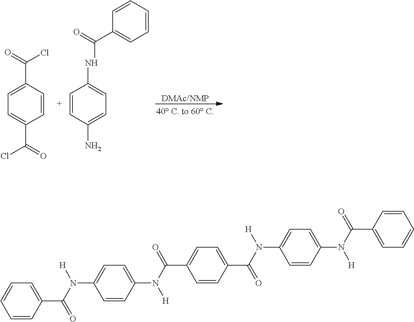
[DMAc/NMP].C1=CC(C(=O)Cl)=CC=C1C(Cl)=O.C1=CC(N)=CC=C1NC(C1=CC=CC=C1)=O.C1=CC(C(N([H])C2=CC=C(N([H])C(=O)C3=CC=CC=C3)C=C2)=O)=CC=C1C(=O)N([H])C1=CC=C(N(C(=O)C2=CC=CC=C2)[H])C=C1
